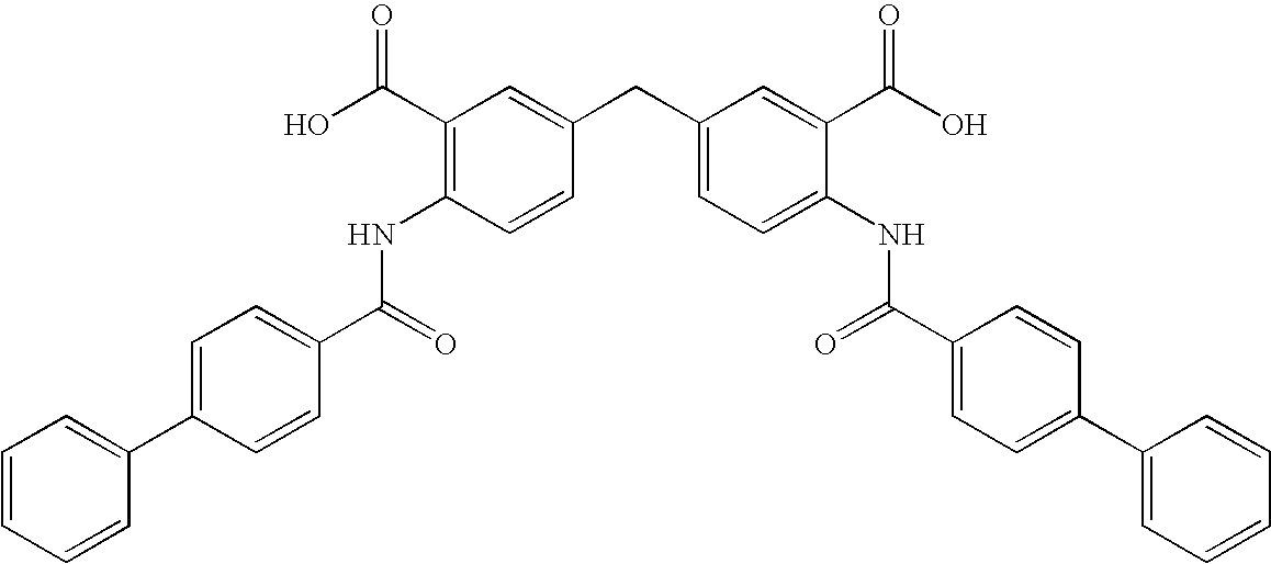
C1=CC=CC(C2=CC=C(C(=O)NC3=C(C(O)=O)C=C(CC4=CC=C(NC(C5=CC=C(C6=CC=CC=C6)C=C5)=O)C(C(O)=O)=C4)C=C3)C=C2)=C1
